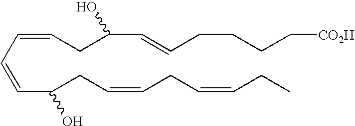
C(C=CC(CC=CCC=CCC)O)=CCC(C=CCCCC[CO2H])O
